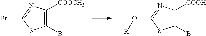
C1(B)=C([COOCH3])N=C(Br)S1.C1(B)=C([COOH])N=C(O[R])S1
